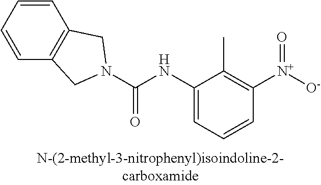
C1=CC=CC2=C1CN(C(NC1=CC=CC([N+]([O-])=O)=C1C)=O)C2
